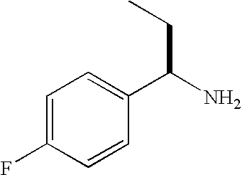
C1=C(F)C=CC(C(CC)N)=C1
